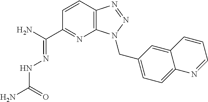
C1=CC2=C(N=C1C(N)=NNC(N)=O)N(CC1=CC=C3C(=C1)C=CC=N3)N=N2
